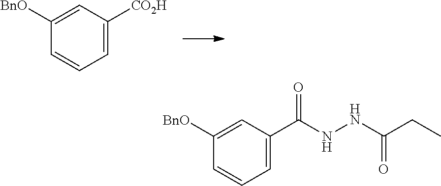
C1([BnO])=CC([CO2H])=CC=C1.C1([BnO])=CC(C(NNC(CC)=O)=O)=CC=C1
